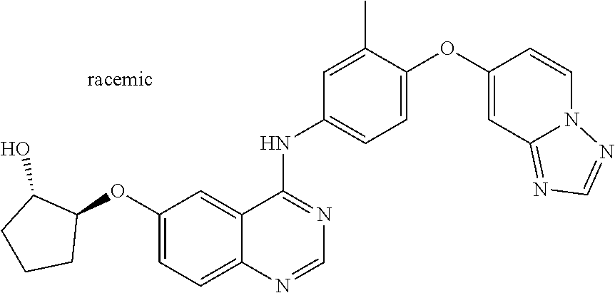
C1=C(OC2C(O)CCC2)C=C2C(=C1)N=CN=C2NC1=CC=C(OC2=CC3=NC=NN3C=C2)C(C)=C1
